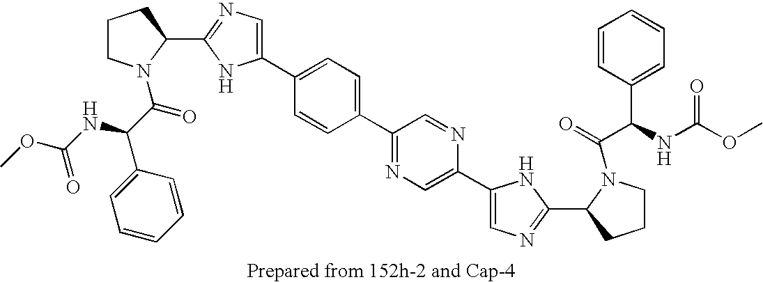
C1CN(C(C(NC(=O)OC)C2=CC=CC=C2)=O)C(C2=NC=C(C3=CC=C(C4=NC=C(C5=CN=C(C6CCCN6C(C(C6=CC=CC=C6)NC(=O)OC)=O)N5)N=C4)C=C3)N2)C1
